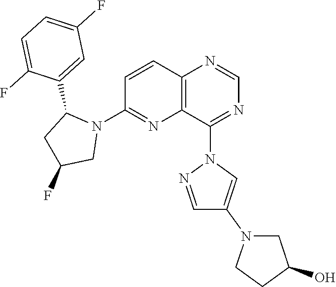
C1=CC2=C(N=C1N1C(C3=CC(F)=CC=C3F)CC(F)C1)C(N1C=C(N3CCC(O)C3)C=N1)=NC=N2
